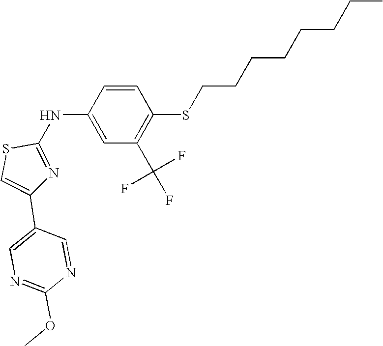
C1=CC(NC2=NC(C3=CN=C(OC)N=C3)=CS2)=CC(C(F)(F)F)=C1SCCCCCCCC
